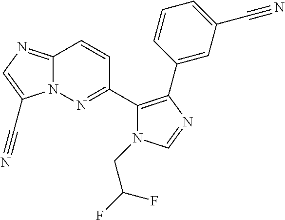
C12=NC=C(C#N)N1N=C(C1=C(C3=CC(C#N)=CC=C3)N=CN1CC(F)F)C=C2
